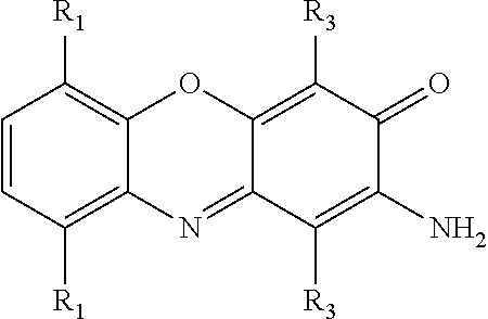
C1=CC([R1])=C2C(=C1[R1])OC1=C([R3])C(=O)C(N)=C([R3])C1=N2
